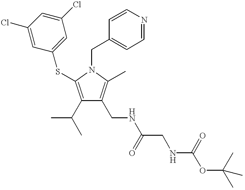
C1(C(C)C)=C(SC2=CC(Cl)=CC(Cl)=C2)N(CC2=CC=NC=C2)C(C)=C1CNC(CNC(OC(C)(C)C)=O)=O
